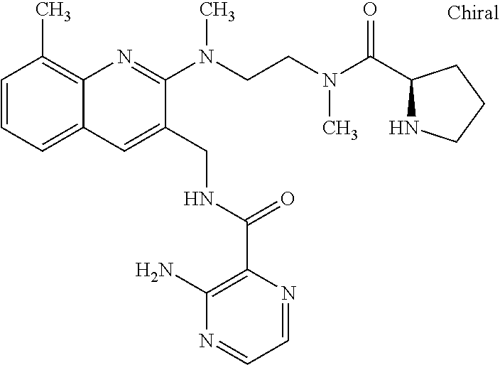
C1=CC=C2C(=C1C)N=C(N(CCN(C(C1NCCC1)=O)C)C)C(CNC(C1=C(N)N=CC=N1)=O)=C2
